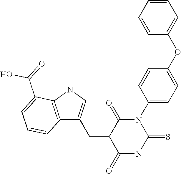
C1=CC=CC(OC2=CC=C(N3C(=O)C(=CC4=CNC5=C4C=CC=C5C(=O)O)C(=O)NC3=S)C=C2)=C1
